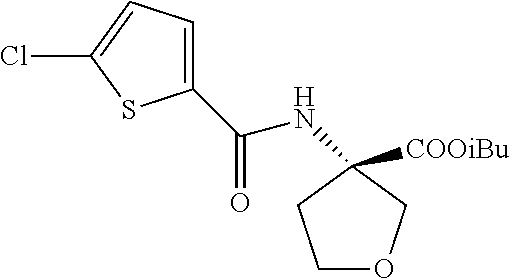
C1OCC(NC(C2=CC=C(Cl)S2)=O)([COOiBu])C1
